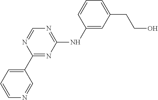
C1(C2=NC(NC3=CC(CCO)=CC=C3)=NC=N2)=CC=CN=C1
